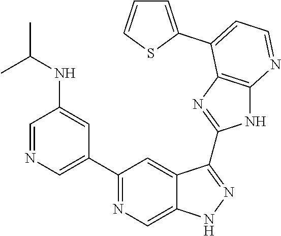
C1=NC=C(C2=NC=C3C(=C2)C(C2=NC4=C(N2)N=CC=C4C2=CC=CS2)=NN3)C=C1NC(C)C
